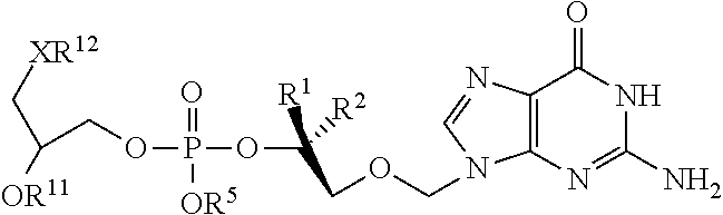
C12=C(N=C(N)NC1=O)N(COCC(OP(=O)([OR5])OCC(C[XR12])[OR11])([R1])[R2])C=N2
